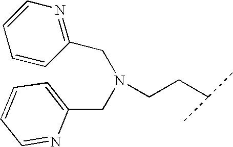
C1=CC=CC(CN(CC2=CC=CC=N2)CCC(C)C)=N1
